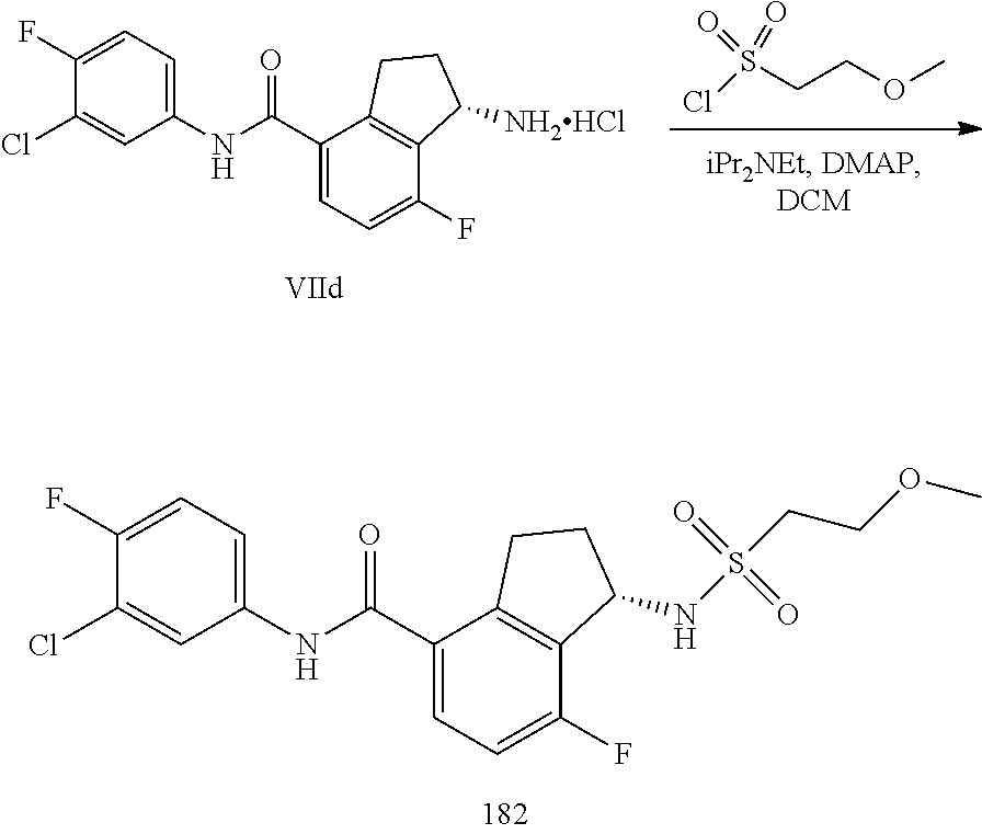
C1(Cl)=CC(NC(C2=CC=C(F)C3=C2CCC3NS(=O)(=O)CCOC)=O)=CC=C1F.S(CCOC)(Cl)(=O)=O.C1(Cl)=CC(NC(C2=CC=C(F)C3=C2CCC3[NH2HCl])=O)=CC=C1F
